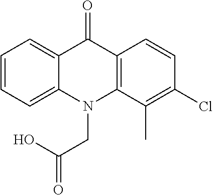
C12=CC=CC=C1N(CC(O)=O)C1=C(C2=O)C=CC(Cl)=C1C
